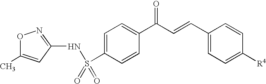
O1C(C)=CC(NS(C2=CC=C(C(C=CC3=CC=C([R4])C=C3)=O)C=C2)(=O)=O)=N1
